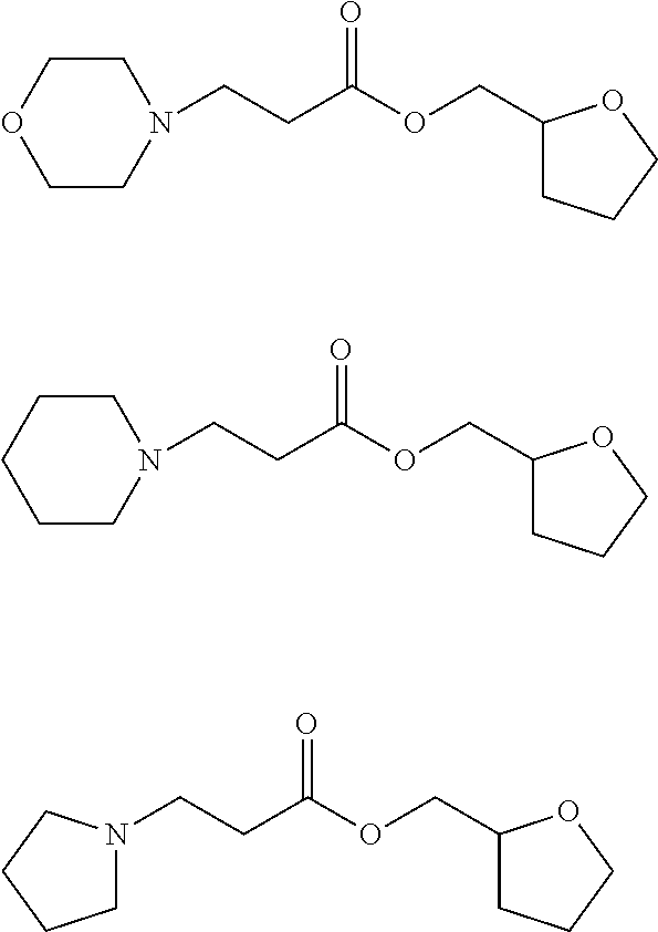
C1COCCN1CCC(OCC1CCCO1)=O.C1CCCCN1CCC(OCC1CCCO1)=O.C(CC(OCC1CCCO1)=O)N1CCCC1
